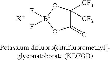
C1(=O)C([CF3])([CF3])O[B-](F)(F)O1.[K]
